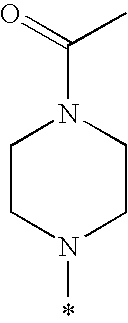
*N1CCN(C(C)=O)CC1
